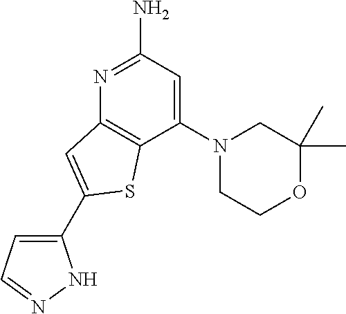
C1(N2CCOC(C)(C)C2)=CC(N)=NC2=C1SC(C1=CC=NN1)=C2
